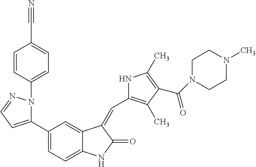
C1=CC(N2C(C3=CC=C4C(=C3)C(=CC3=C(C)C(C(N5CCN(C)CC5)=O)=C(C)N3)C(=O)N4)=CC=N2)=CC=C1C#N
